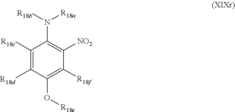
C1([R18c])=C([R18d])C(O[R18e])=C([R18f])C([NO2])=C1N([R18b])[R18a]
